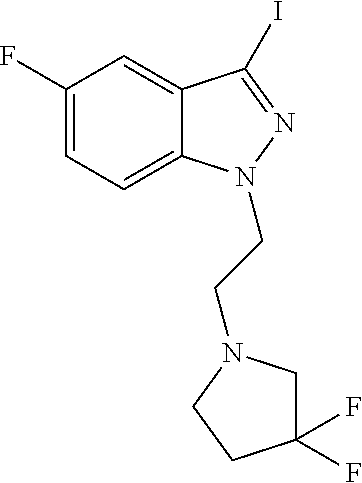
C1(F)=CC=C2C(=C1)C(I)=NN2CCN1CC(F)(F)CC1
